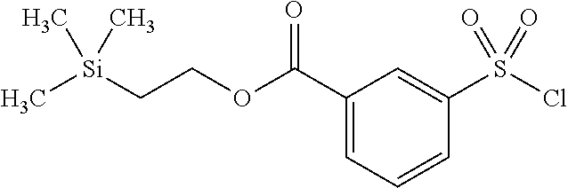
C1(C(=O)OCC[Si](C)(C)C)=CC=CC(S(=O)(Cl)=O)=C1
